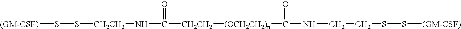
[CH2CH2](SS[(GM-CSF)])NC([CH2CH2][(OCH2CH2)n]C(NCCSS[(GM-CSF)])=O)=O
